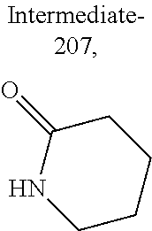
C1C(=O)NCCC1
